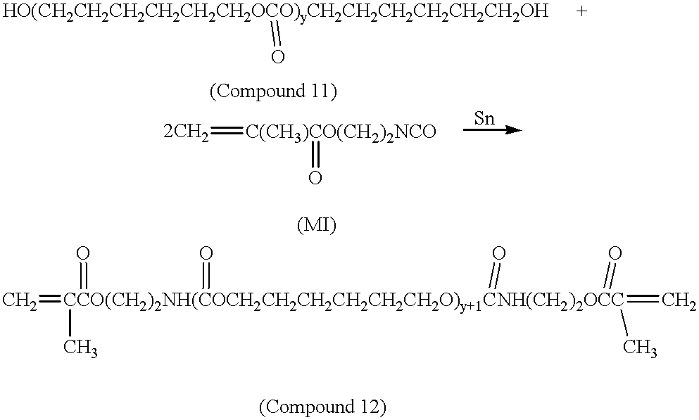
[HO(CH2CH2CH2CH2CH2CH2OCO)yCH2CH2CH2CH2CH2CH2OH]=O.[C(CH3)CO(CH2)2NCO](=O)=[2CH2].C=[CCO(CH2)2NH(COCH2CH2CH2CH2CH2CH2O)y+1CNH(CH2)2OCC](=O)(C)(=O)(=O)(=C)(C)=O
